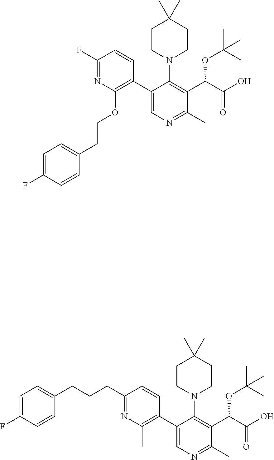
C1(F)=NC(OCCC2=CC=C(F)C=C2)=C(C2=CN=C(C)C(C(OC(C)(C)C)C(=O)O)=C2N2CCC(C)(C)CC2)C=C1.C1(CCCC2=CC=C(F)C=C2)=NC(C)=C(C2=CN=C(C)C(C(OC(C)(C)C)C(=O)O)=C2N2CCC(C)(C)CC2)C=C1
